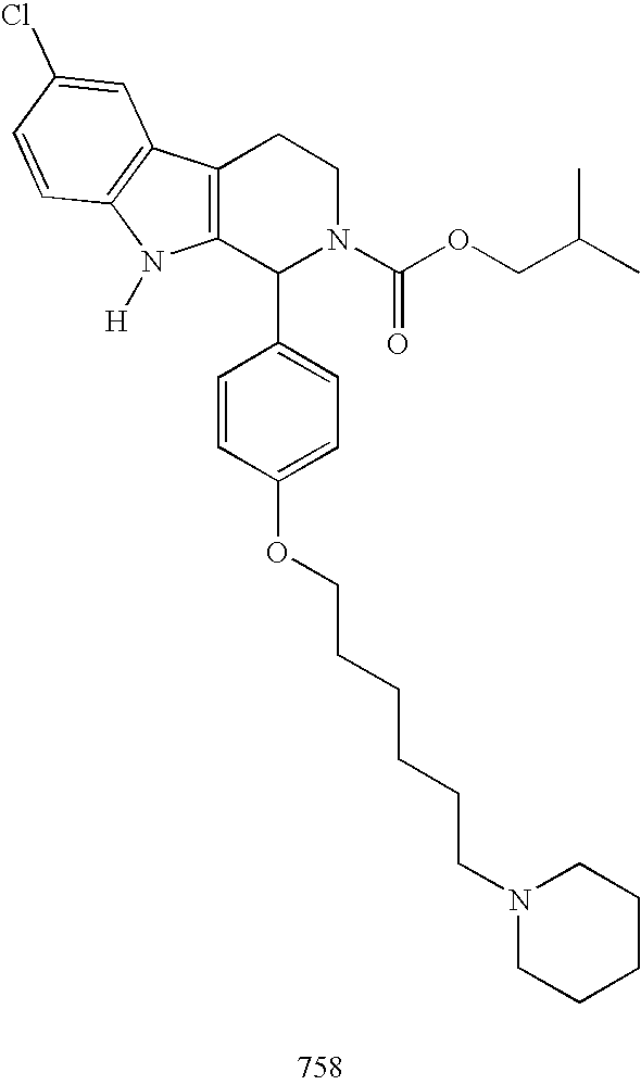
C12=C(C(C3=CC=C(OCCCCCCN4CCCCC4)C=C3)N(C(OCC(C)C)=O)CC1)N([H])C1=C2C=C(Cl)C=C1
